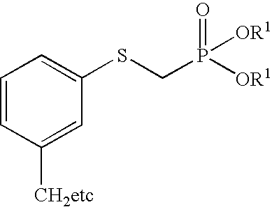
C1=CC([CH2etc])=CC(SCP([OR1])(=O)[OR1])=C1
